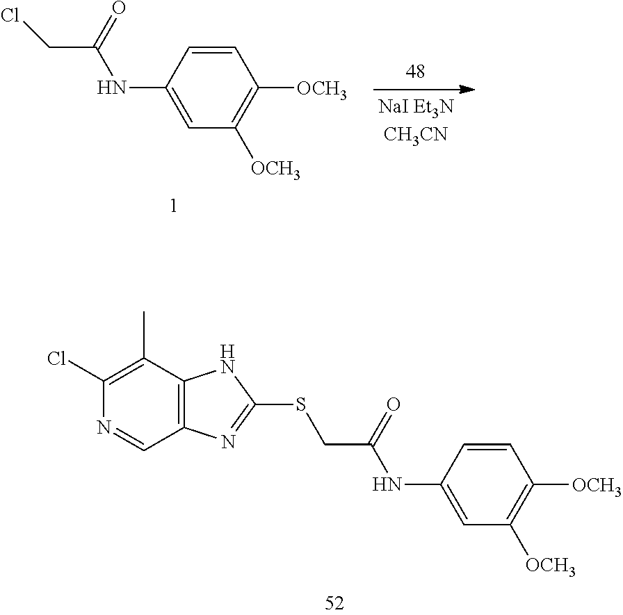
ClCC(=O)NC1=CC([OCH3])=C([OCH3])C=C1.C1(Cl)=C(C)C2=C(C=N1)N=C(SCC(NC1=CC([OCH3])=C([OCH3])C=C1)=O)N2
